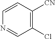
C1=CC([CN])=C(Cl)C=N1
